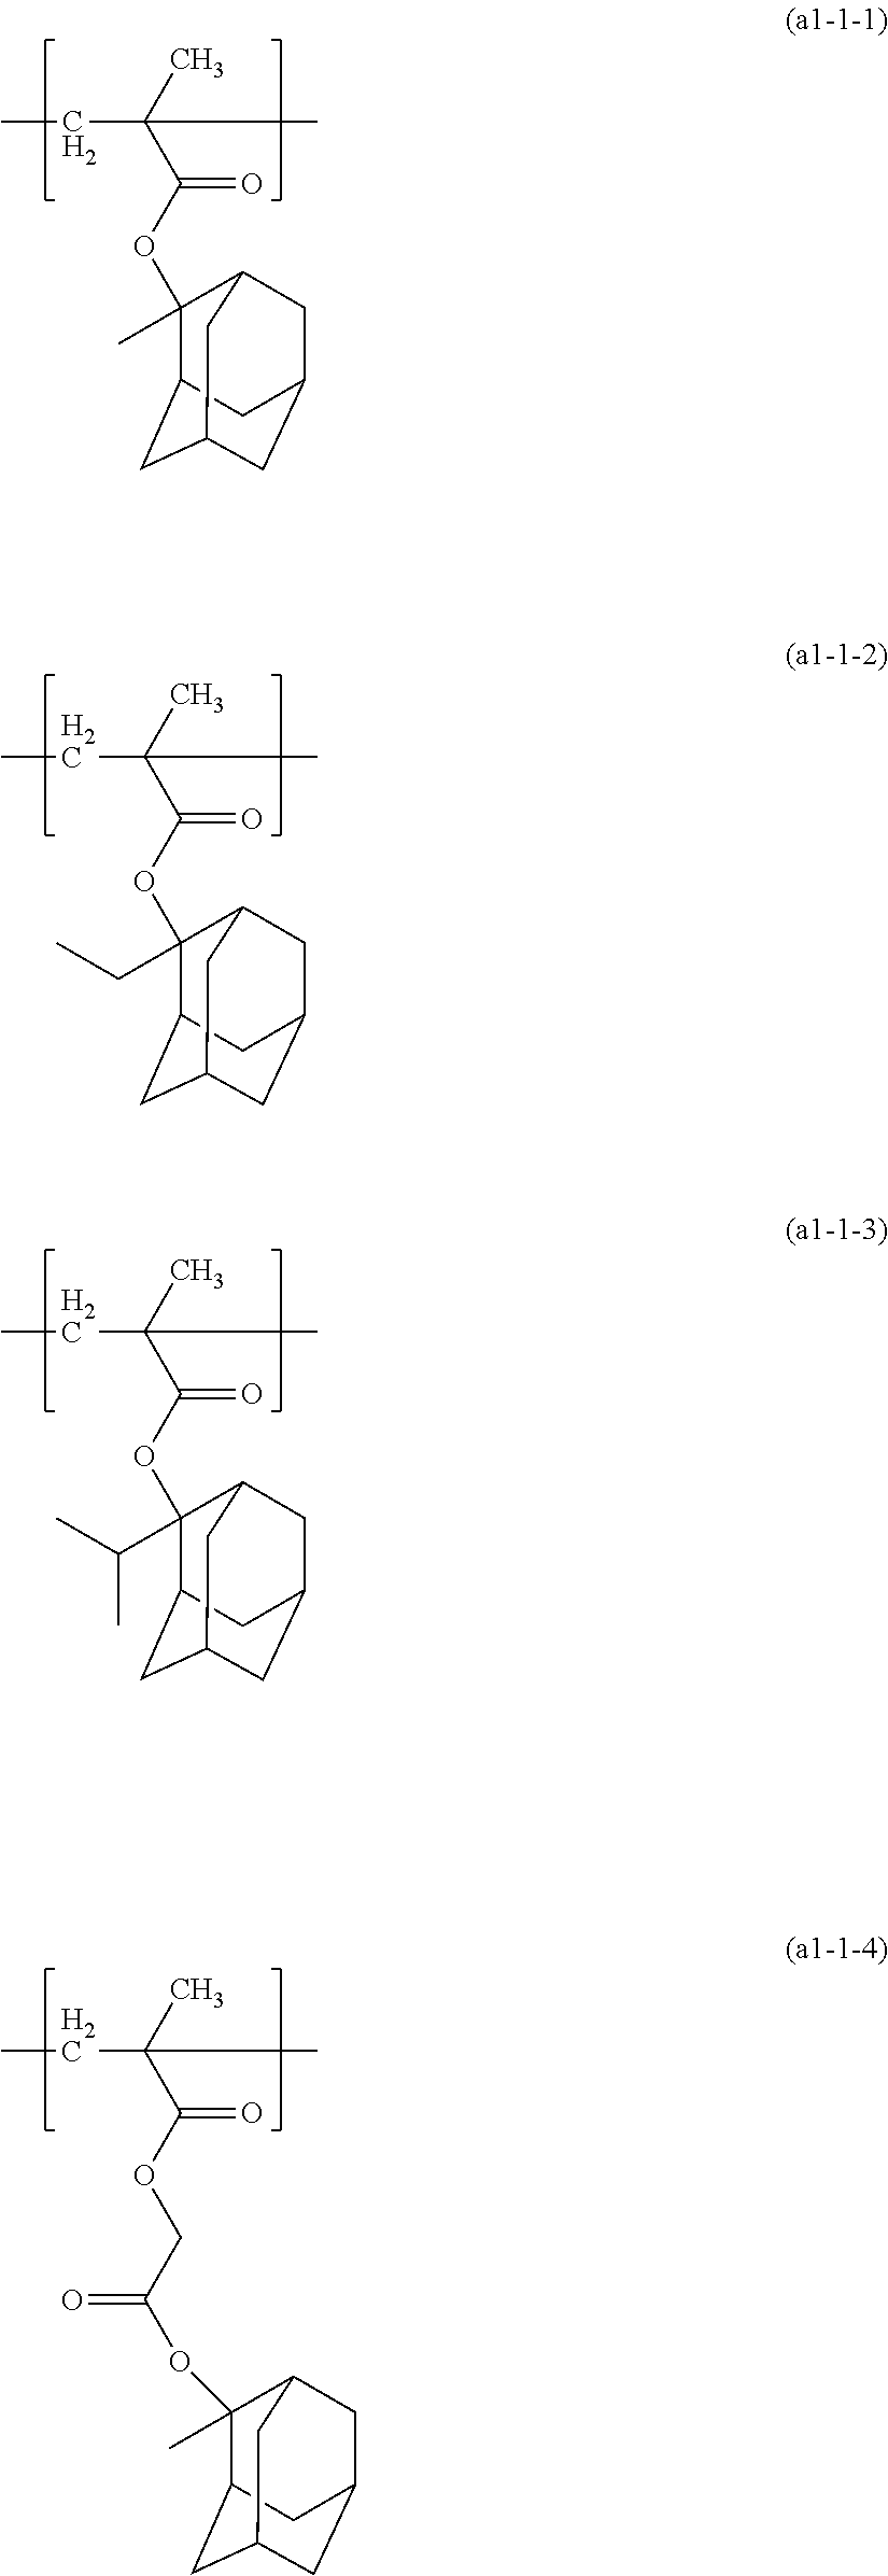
CCC(C)(C)C(OC1(C)C2CC3CC(CC1C3)C2)=O.CCC(C)(C)C(OC1(CC)C2CC3CC(CC1C3)C2)=O.CCC(C)(C)C(OC1(C(C)C)C2CC3CC(CC1C3)C2)=O.CCC(C)(C)C(OCC(OC1(C)C2CC3CC(CC1C3)C2)=O)=O
